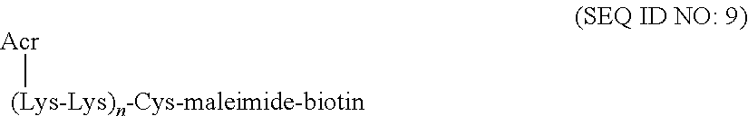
[Acr][(Lys-Lys)n-Cys-maleimide-biotin]
